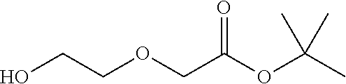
OCCOCC(OC(C)(C)C)=O
